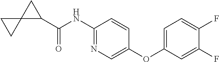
C1(C(NC2=NC=C(OC3=CC=C(F)C(F)=C3)C=C2)=O)CC12CC2
